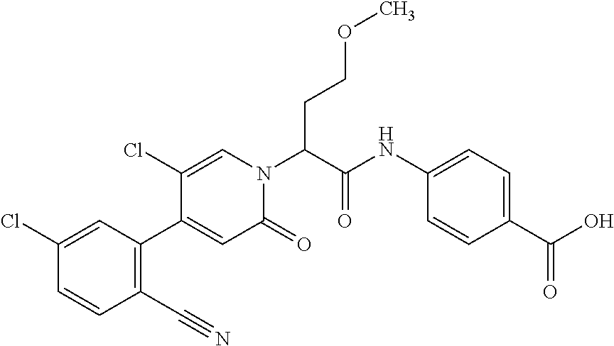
C1(Cl)=CC(C2=CC(=O)N(C(C(NC3=CC=C(C(O)=O)C=C3)=O)CCOC)C=C2Cl)=C(C#N)C=C1
